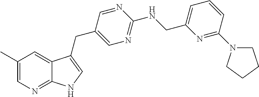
C1(C)=CN=C2C(=C1)C(CC1=CN=C(NCC3=CC=CC(N4CCCC4)=N3)N=C1)=CN2
